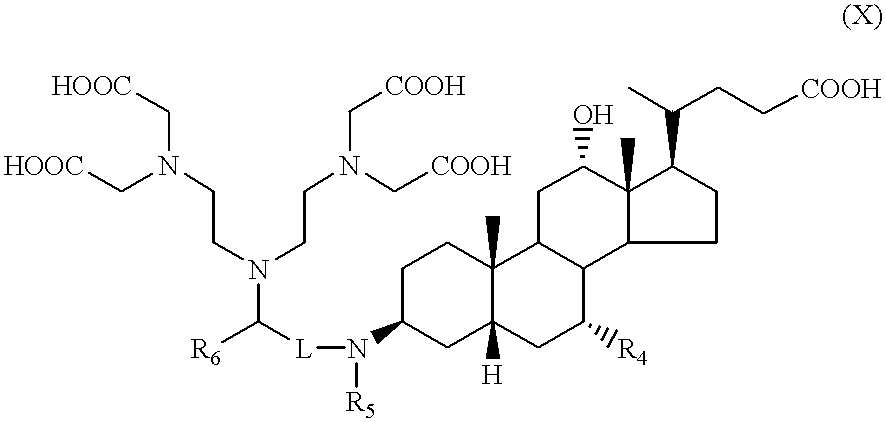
C1(N([R5])[L]C(N(CCN(C[COOH])C[COOH])CCN(C[HOOC])C[HOOC])[R6])CC2([H])C(C)(CC1)C1C(C([R4])C2)C2C(C)(C(O)C1)C(C(CC[COOH])C)CC2
